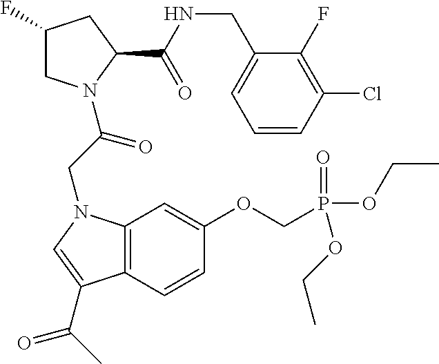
C1(CNC(=O)C2N(C(CN3C4=C(C=CC(OCP(OCC)(=O)OCC)=C4)C(C(C)=O)=C3)=O)CC(F)C2)=CC=CC(Cl)=C1F
